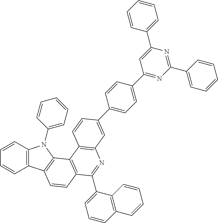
C1=CC2=C(C=C1)C1=C(N2C2=CC=CC=C2)C2=C(C=C1)C(C1=CC=CC3=C1C=CC=C3)=NC1=C2C=CC(C2=CC=C(C3=NC(C4=CC=CC=C4)=NC(C4=CC=CC=C4)=C3)C=C2)=C1
